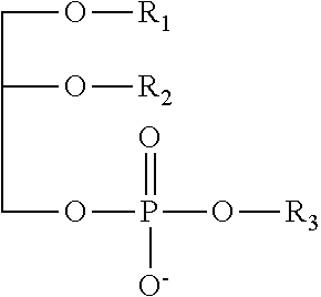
C(C(O[R2])COP(O[R3])(=O)[O-])O[R1]
